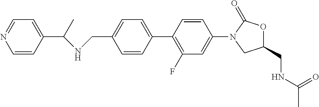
C1(CNC(C2=CC=NC=C2)C)=CC=C(C2=C(F)C=C(N3CC(CNC(C)=O)OC3=O)C=C2)C=C1
